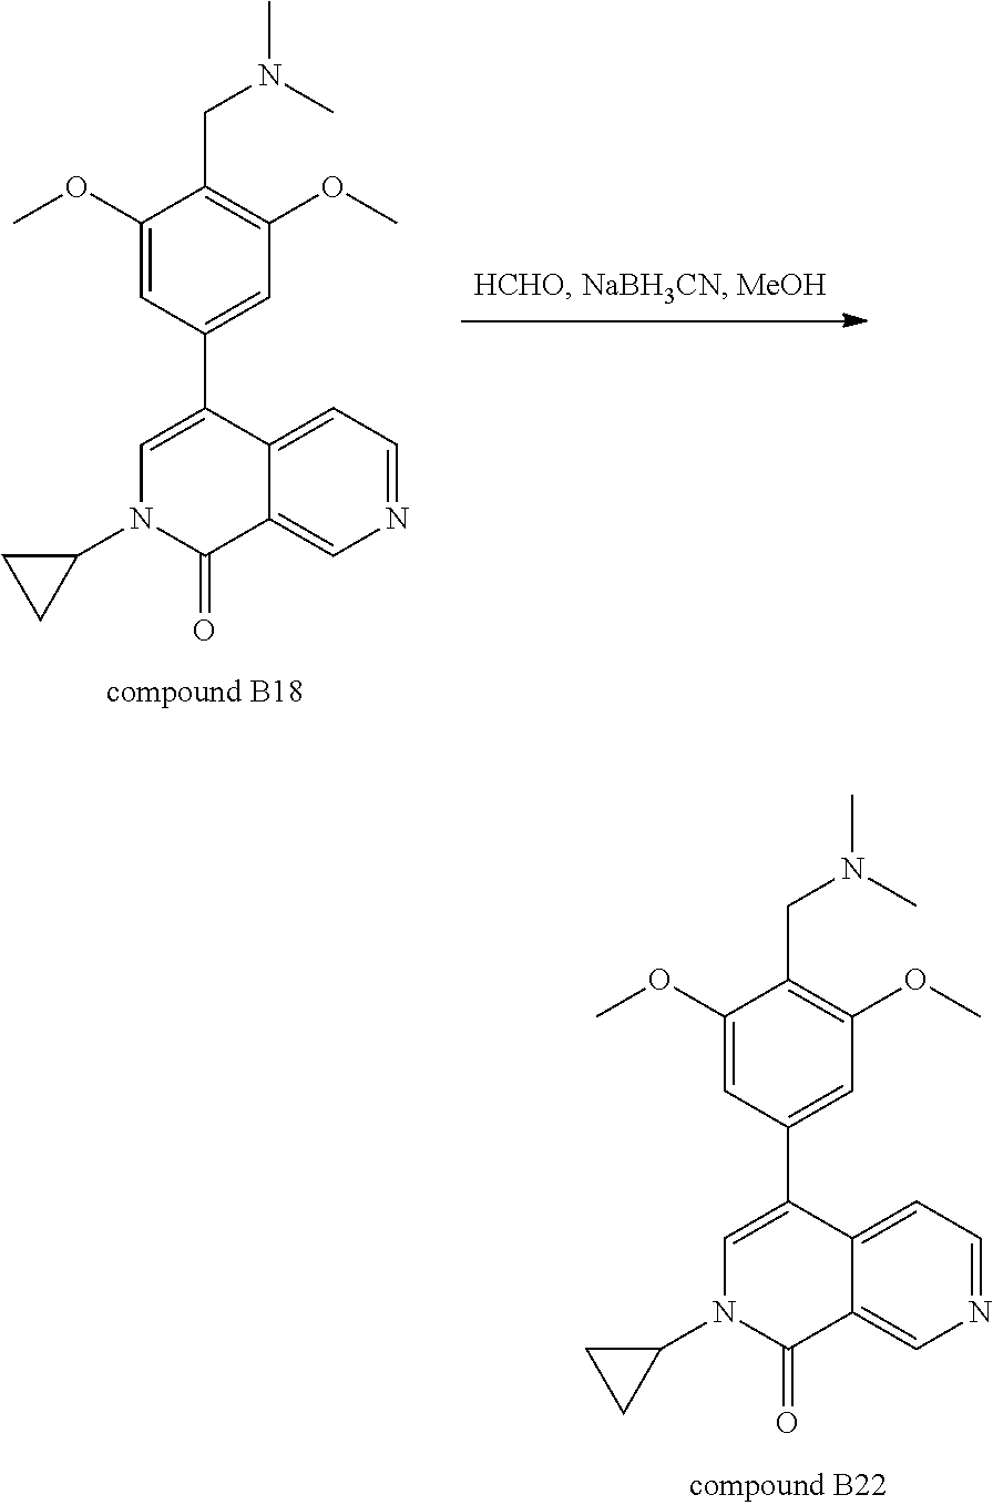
C12=CN=CC=C1C(C1=CC(OC)=C(CN(C)C)C(OC)=C1)=CN(C1CC1)C2=O.C12=CN=CC=C1C(C1=CC(OC)=C(CN(C)C)C(OC)=C1)=CN(C1CC1)C2=O
